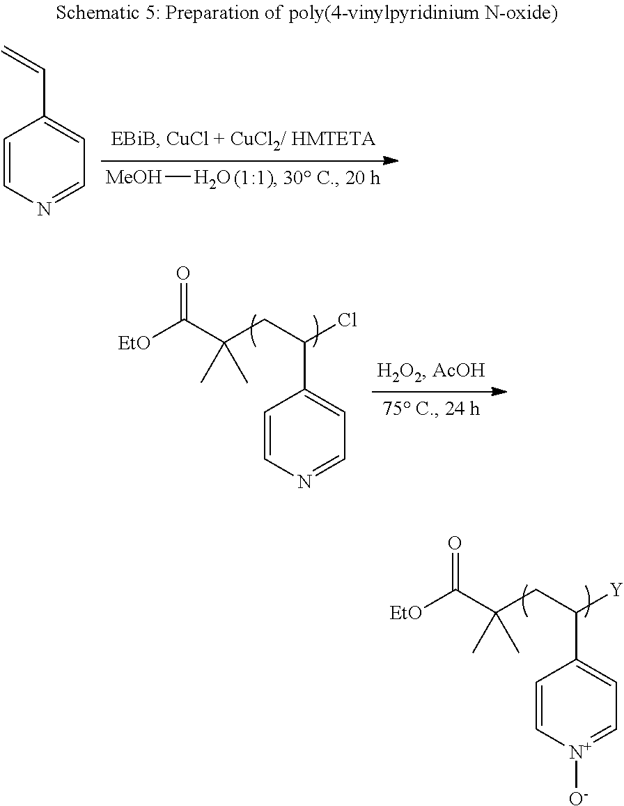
C1=C[N+]([O-])=CC=C1C(CC(C([EtO])=O)(C)C)[Y].[MeOH]O.C1=CN=CC=C1C=C.C1=CN=CC=C1C(CC(C([EtO])=O)(C)C)Cl
